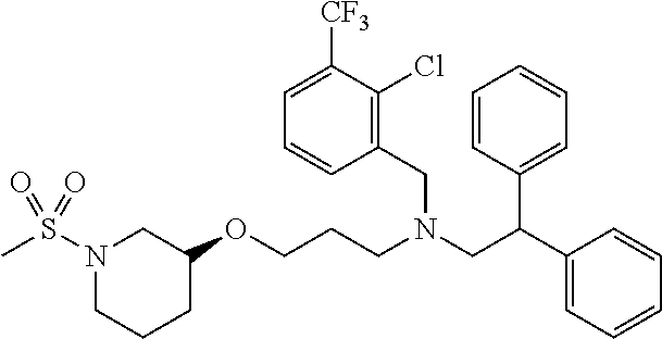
C1C(OCCCN(CC(C2=CC=CC=C2)C2=CC=CC=C2)CC2=C(Cl)C([CF3])=CC=C2)CN(S(C)(=O)=O)CC1
